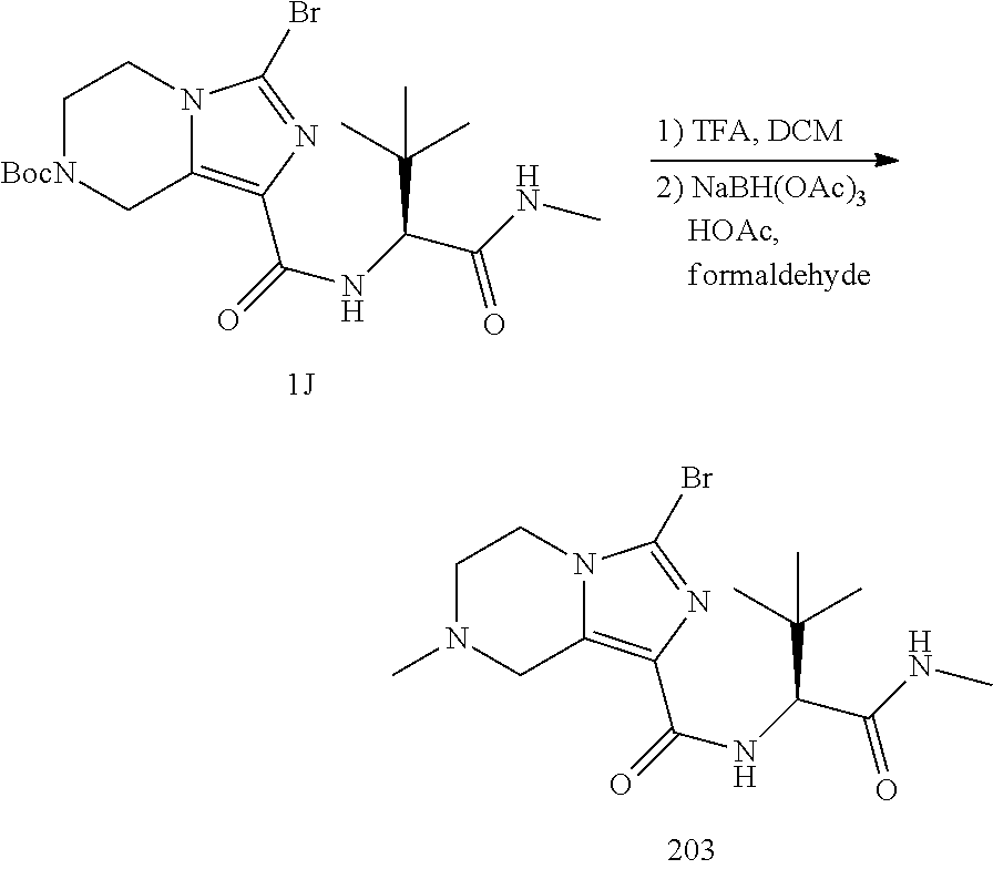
C1[BocN]CC2=C(C(=O)NC(C(=O)NC)C(C)(C)C)N=C(Br)N2C1.C1N(C)CC2=C(C(=O)NC(C(=O)NC)C(C)(C)C)N=C(Br)N2C1
